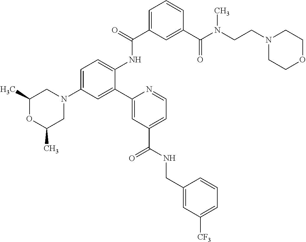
C1(C)OC(C)CN(C2=CC=C(NC(C3=CC=CC(C(N(CCN4CCOCC4)C)=O)=C3)=O)C(C3=CC(C(NCC4=CC([CF3])=CC=C4)=O)=CC=N3)=C2)C1
